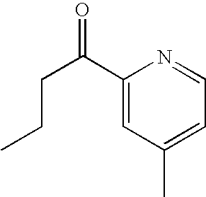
C1(C(CCC)=O)=CC(C)=CC=N1
